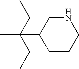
C(C1CCCNC1)(C)(CC)CC
